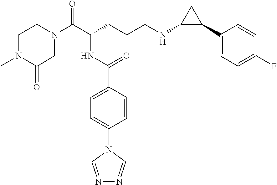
C1N(C(C(CCCNC2C(C3=CC=C(F)C=C3)C2)NC(C2=CC=C(N3C=NN=C3)C=C2)=O)=O)CCN(C)C1=O
